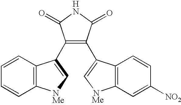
C1=CC2=C(C=C1)NC=C2C1=C(C2=CNC3=C2C=CC([NO2])=C3)C(=O)NC1=O.[H]
